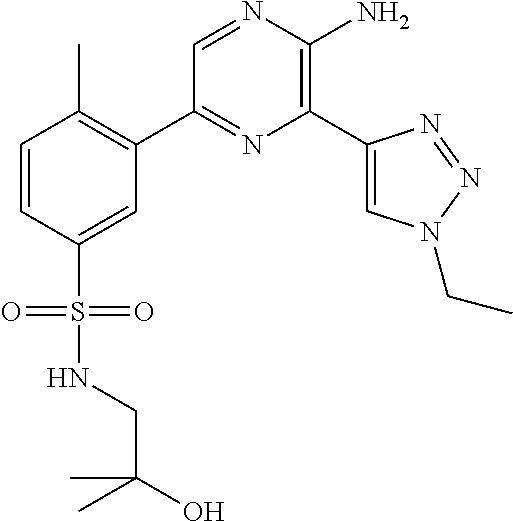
C1(C2=C(C)C=CC(S(=O)(=O)NCC(O)(C)C)=C2)=NC(C2=CN(CC)N=N2)=C(N)N=C1
